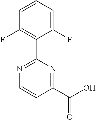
C1(F)=CC=CC(F)=C1C1=NC=CC(C(=O)O)=N1
